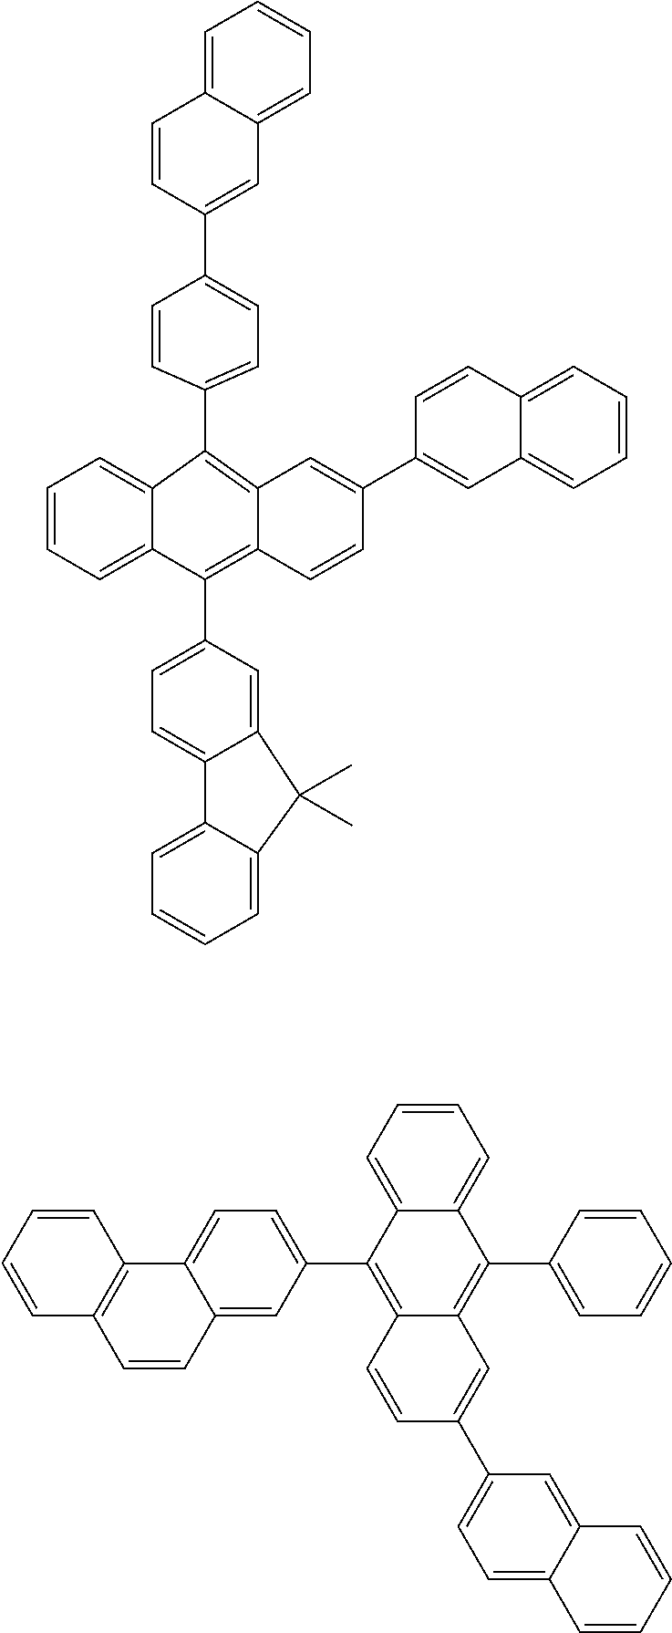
C1(C2=CC=C(C3=CC4=CC=CC=C4C=C3)C=C2)=C2C(=C(C3=CC=C4C5=CC=CC=C5C(C)(C)C4=C3)C3=CC=CC=C13)C=CC(C1=CC3=CC=CC=C3C=C1)=C2.C1=CC=C2C(=C1)C(C1=CC=CC=C1)=C1C(=C2C2=CC=C3C(=C2)C=CC2=C3C=CC=C2)C=CC(C2=CC=C3C(=C2)C=CC=C3)=C1
